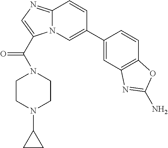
N12C(=NC=C1C(N1CCN(C3CC3)CC1)=O)C=CC(C1=CC3=C(C=C1)OC(N)=N3)=C2
